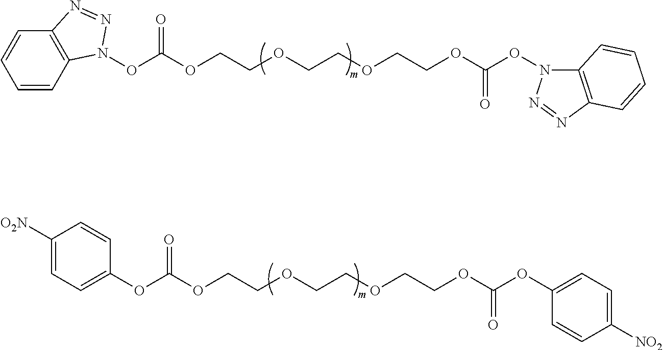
O(C(OCCOCCOCCOC(ON1C2=C(N=N1)C=CC=C2)=O)=O)N1C2=C(C=CC=C2)N=N1.O(C(OCCOCCOCCOC(OC1=CC=C([NO2])C=C1)=O)=O)C1=CC=C([O2N])C=C1
